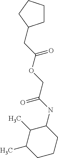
C(OCC(=O)NC1C(C)C(C)CCC1)(CC1CCCC1)=O
